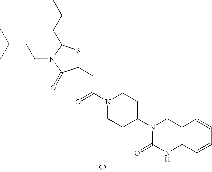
C1(CC(N2CCC(N3C(=O)NC4=C(C3)C=CC=C4)CC2)=O)SC(CCC)N(CCC(C)C)C1=O
